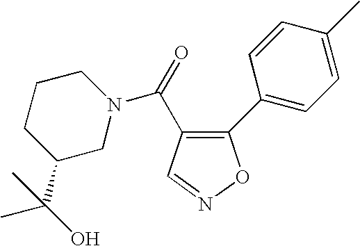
C(=O)(C1=C(C2=CC=C(C)C=C2)ON=C1)N1CCCC(C(O)(C)C)C1
